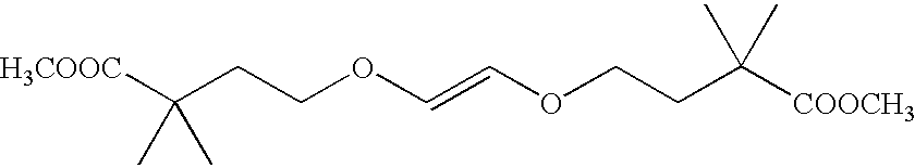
C(CCOC=COCCC([COOCH3])(C)C)([H3COOC])(C)C
